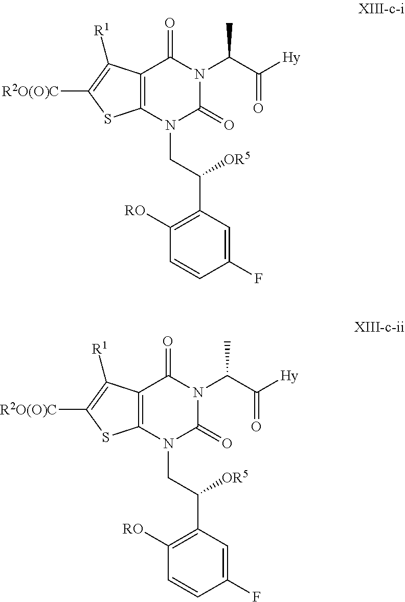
C12=C(N(CC([OR5])C3=C([RO])C=CC(F)=C3)C(=O)N(C(C(=O)[Hy])C)C1=O)SC([R2O(O)C])=C2[R1].C12=C(N(CC([OR5])C3=C([RO])C=CC(F)=C3)C(=O)N(C(C(=O)[Hy])C)C1=O)SC([R2O(O)C])=C2[R1]
